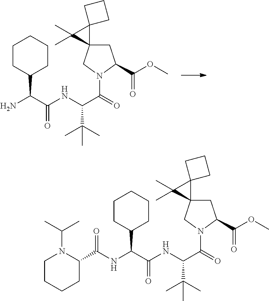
C1C(C(OC)=O)N(C(=O)C(NC(C(NC(C2N(C(C)C)CCCC2)=O)C2CCCCC2)=O)C(C)(C)C)CC12C1(C2(C)C)CCC1.C1C(C(OC)=O)N(C(=O)C(NC(C(N)C2CCCCC2)=O)C(C)(C)C)CC12C1(C2(C)C)CCC1
